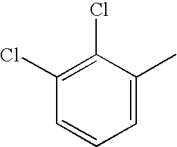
C1(Cl)=C(Cl)C(C)=CC=C1
